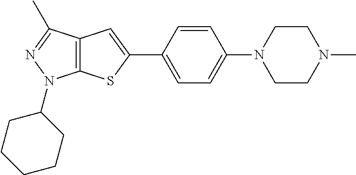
C12=C(C(C)=NN1C1CCCCC1)C=C(C1=CC=C(N3CCN(C)CC3)C=C1)S2
